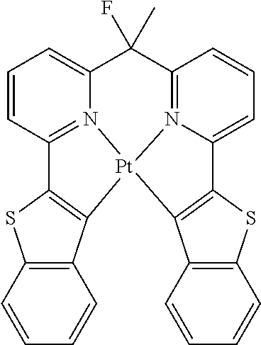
N12=C3C=CC=C1C1=C(C4=C(S1)C=CC=C4)[Pt]21N2=C(C=CC=C2C3(F)C)C2=C1C1=C(S2)C=CC=C1
